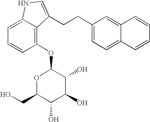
C1(OC2OC(CO)C(O)C(O)C2O)=C2C(=CC=C1)NC=C2CCC1=CC=C2C(=C1)C=CC=C2
